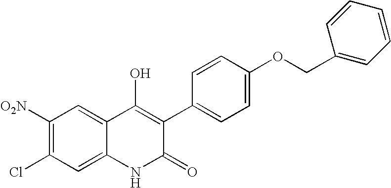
C1([O2N])=C(Cl)C=C2C(=C1)C(O)=C(C1=CC=C(OCC3=CC=CC=C3)C=C1)C(=O)N2
